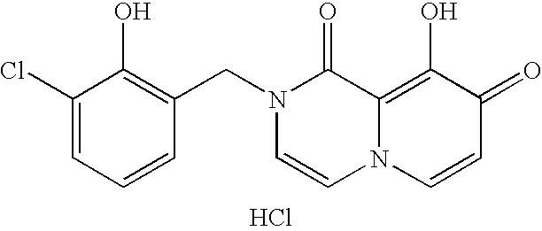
C1(Cl)=CC=CC(CN2C=CN3C(=C(O)C(=O)C=C3)C2=O)=C1O.Cl
